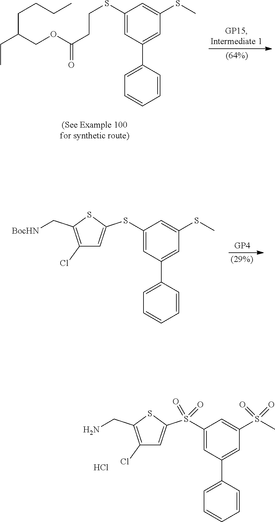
C1(SC2=CC(Cl)=C(C[BocHN])S2)=CC(C2=CC=CC=C2)=CC(SC)=C1.C1(S(C2=CC(Cl)=C(CN)S2)(=O)=O)=CC(C2=CC=CC=C2)=CC(S(C)(=O)=O)=C1.Cl.C1(SCCC(OCC(CC)CCCC)=O)=CC(C2=CC=CC=C2)=CC(SC)=C1
